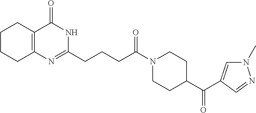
C1CCC2=C(C1)C(=O)NC(CCCC(N1CCC(C(=O)C3=CN(C)N=C3)CC1)=O)=N2
